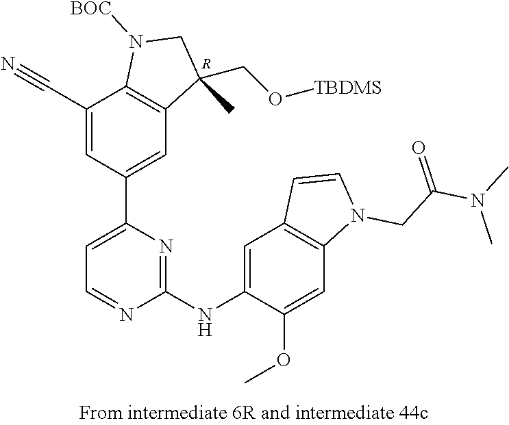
C1(C#N)=CC(C2=CC=NC(NC3=CC4=C(C=C3OC)N(CC(N(C)C)=O)C=C4)=N2)=CC2=C1N([BOC])CC2(CO[TBDMS])C.[R]
